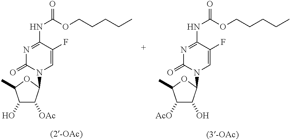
C1(O)C([OAc])C(N2C=C(F)C(NC(=O)OCCCCC)=NC2=O)OC1C.C1([AcO])C(O)C(N2C=C(F)C(NC(=O)OCCCCC)=NC2=O)OC1C
